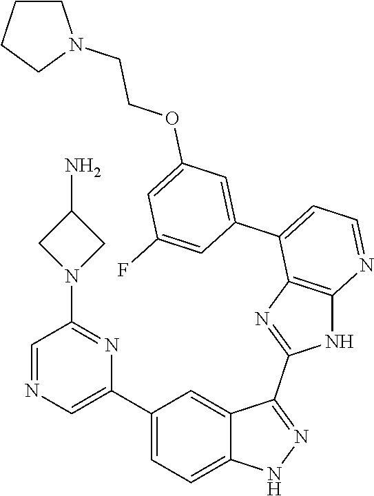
C1(C2=CC=C3C(=C2)C(C2=NC4=C(N2)N=CC=C4C2=CC(OCCN4CCCC4)=CC(F)=C2)=NN3)=CN=CC(N2CC(N)C2)=N1
